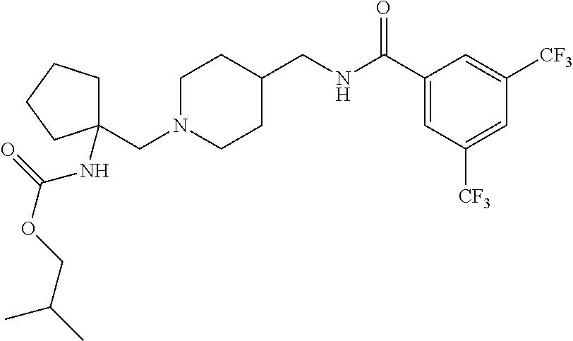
C(N1CCC(CNC(C2=CC([CF3])=CC([CF3])=C2)=O)CC1)C1(NC(=O)OCC(C)C)CCCC1
